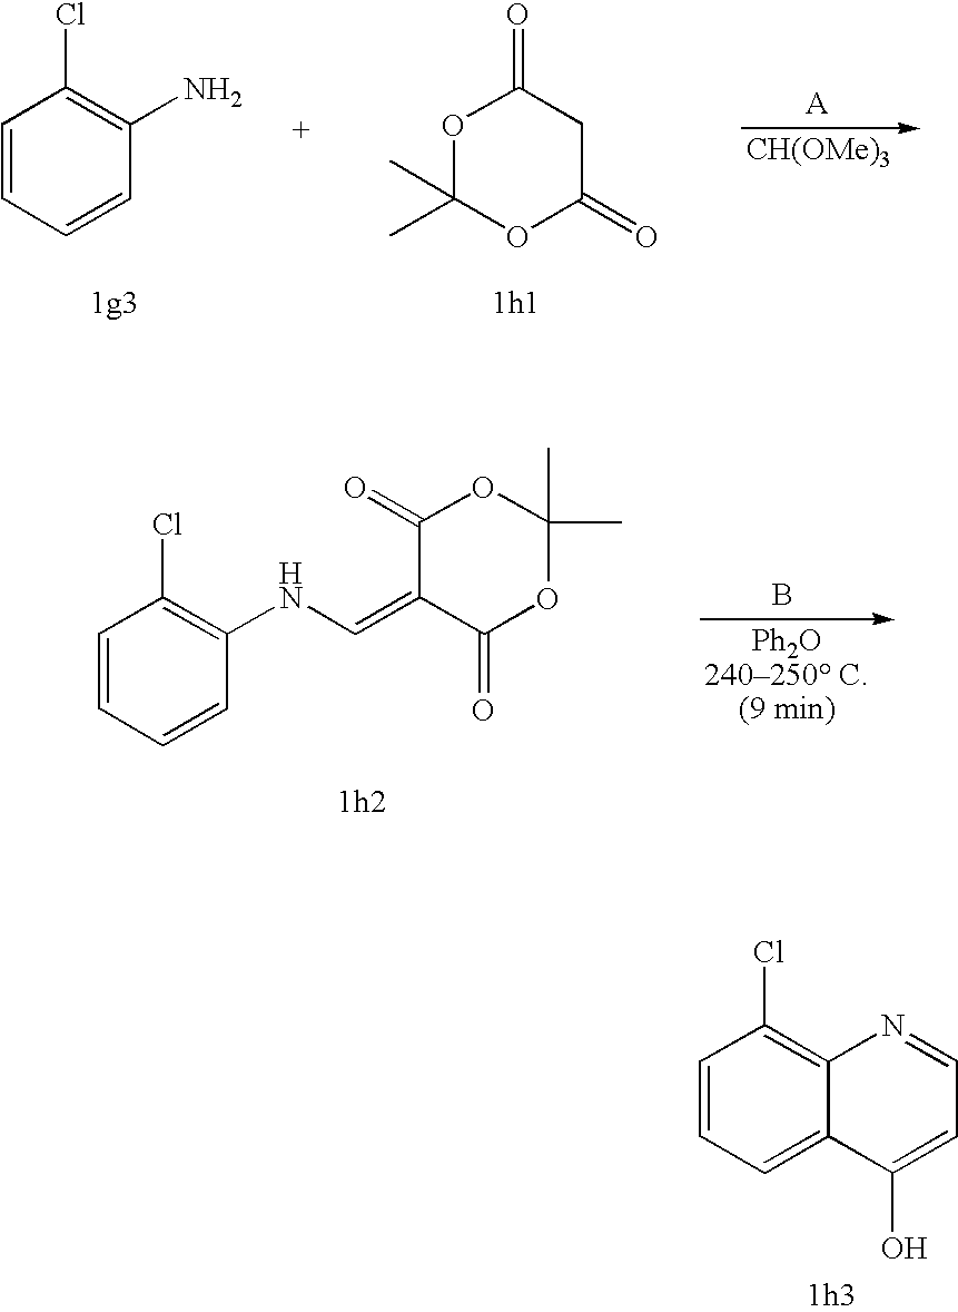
C1=CC=CC(N)=C1Cl.O1C(C)(C)OC(=O)CC1=O.[CH(OMe)3].C1=CC=CC(NC=C2C(=O)OC(C)(C)OC2=O)=C1Cl.[Ph2O240250 C.(9 min)].B.C1=CC=C2C(=C1Cl)N=CC=C2O
